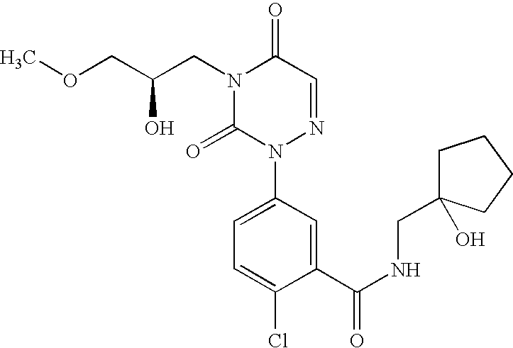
C(N1C(=O)N(C2=CC=C(Cl)C(C(NCC3(O)CCCC3)=O)=C2)N=CC1=O)C(COC)O
